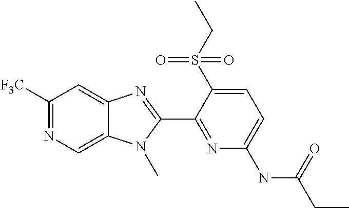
C1([F3C])=NC=C2C(=C1)N=C(C1=NC(NC(CC)=O)=CC=C1S(CC)(=O)=O)N2C
